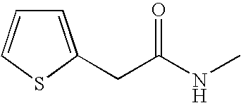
C1=C(CC(NC)=O)SC=C1
